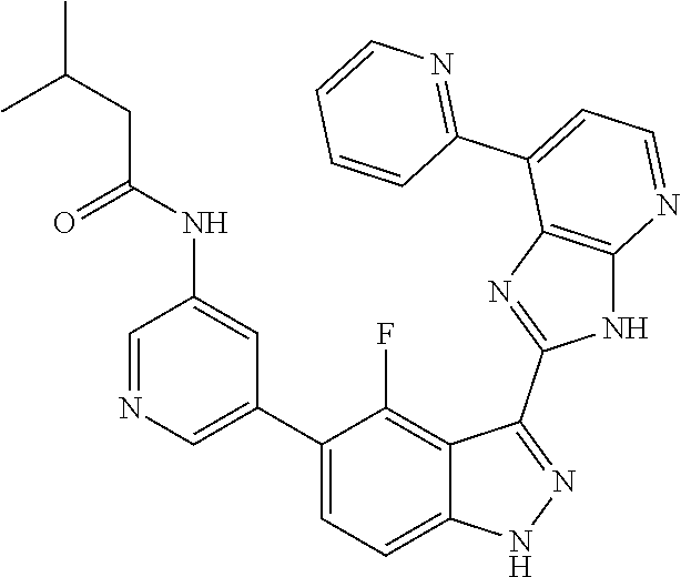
C1=NC=C(C2=CC=C3C(=C2F)C(C2=NC4=C(N2)N=CC=C4C2=NC=CC=C2)=NN3)C=C1NC(=O)CC(C)C
